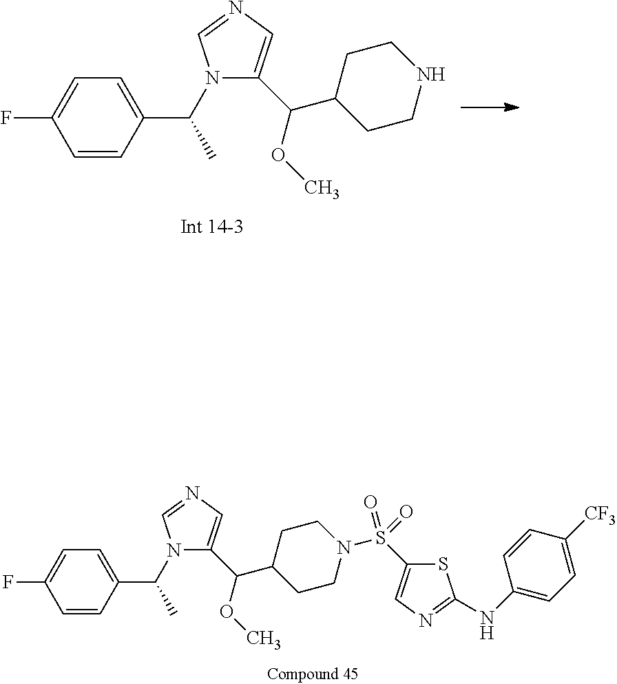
C1(C(C2CCN(S(C3=CN=C(NC4=CC=C([CF3])C=C4)S3)(=O)=O)CC2)OC)=CN=CN1C(C1=CC=C(F)C=C1)C.C1(C(C2CCNCC2)OC)=CN=CN1C(C1=CC=C(F)C=C1)C
